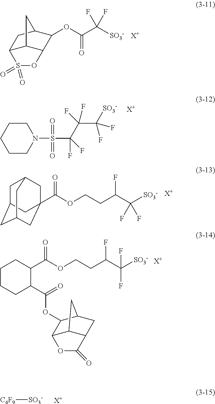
[X+].O(C(C([SO3-])(F)F)=O)C1C2C3C(CC1C3)S(=O)(=O)O2.[X+].C1CCCCN1S(C(F)(C(C([SO3-])(F)F)(F)F)F)(=O)=O.C1C2CC3CC(C(OCCC(C([SO3-])(F)F)F)=O)(CC1C3)C2.[X+].C1CCC(C(=O)OC2C3C4C(CC2C4)C(=O)O3)C(C(OCCC(C([SO3-])(F)F)F)=O)C1.[X+].[C4F9][SO3-].[X+]
